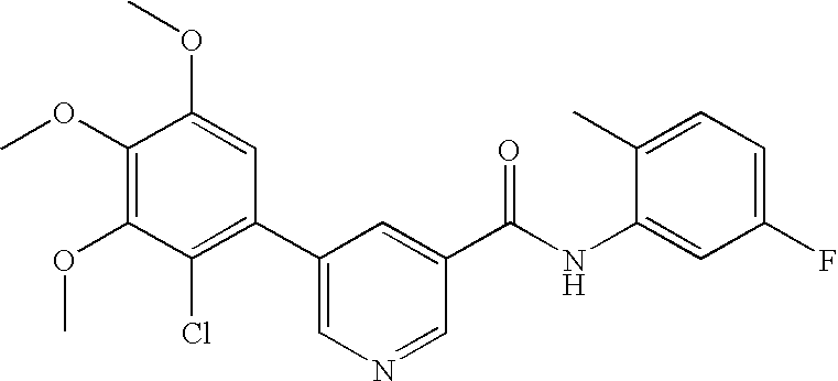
C1(OC)=C(OC)C(Cl)=C(C2=CN=CC(C(NC3=CC(F)=CC=C3C)=O)=C2)C=C1OC
